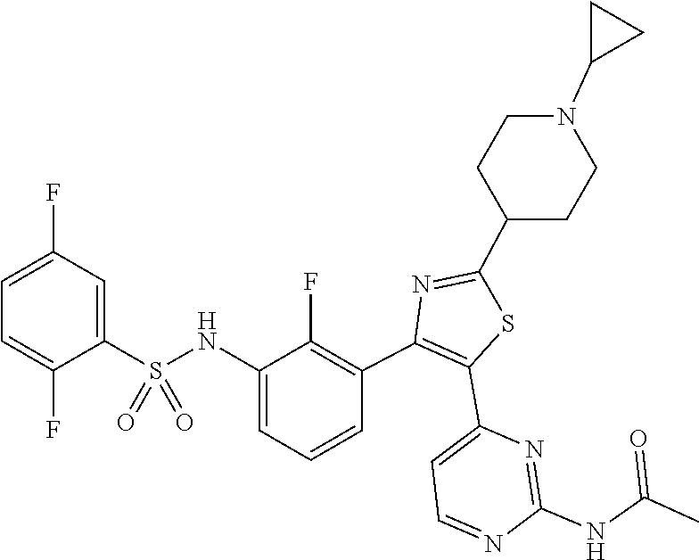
C(NC1=NC(C2=C(C3=C(F)C(NS(=O)(C4=CC(F)=CC=C4F)=O)=CC=C3)N=C(C3CCN(C4CC4)CC3)S2)=CC=N1)(=O)C
